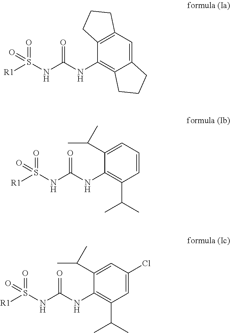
[R1]S(NC(NC1=C2C(=CC3=C1CCC3)CCC2)=O)(=O)=O.[R1]S(NC(NC1=C(C(C)C)C=CC=C1C(C)C)=O)(=O)=O.[R1]S(NC(NC1=C(C(C)C)C=C(Cl)C=C1C(C)C)=O)(=O)=O
